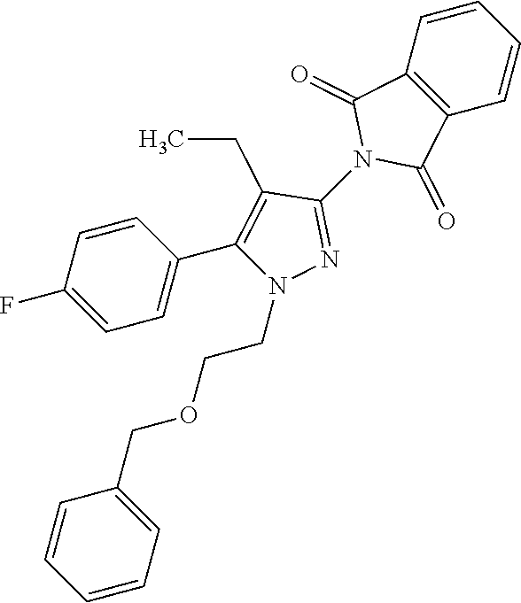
C1=CC2=C(C=C1)C(=O)N(C1=NN(CCOCC3=CC=CC=C3)C(C3=CC=C(F)C=C3)=C1CC)C2=O
